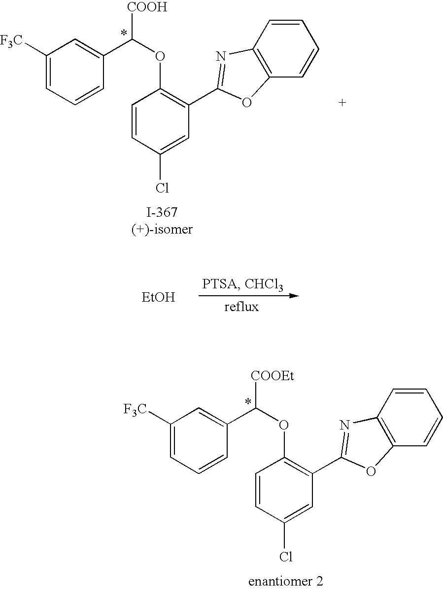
C1([F3C])=CC=CC(C([COOEt])OC2=C(C3=NC4=C(O3)C=CC=C4)C=C(Cl)C=C2)=C1.C1([F3C])=CC=CC(C([COOH])OC2=C(C3=NC4=C(O3)C=CC=C4)C=C(Cl)C=C2)=C1.[EtOH]
